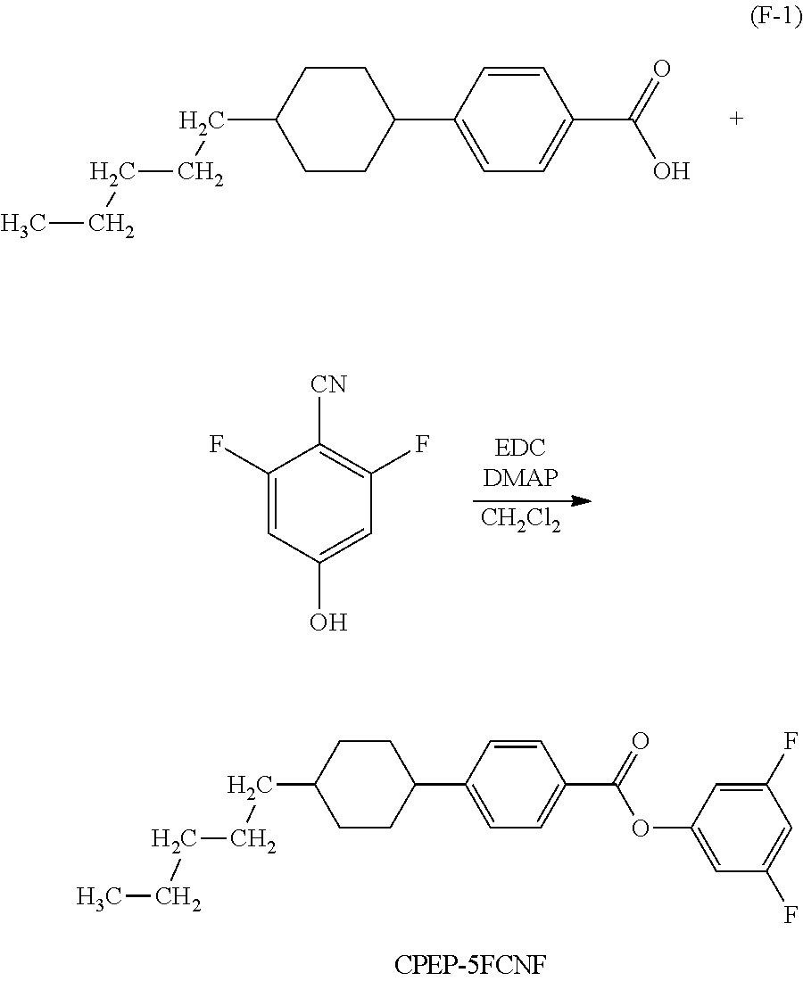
C1(C2=CC=C(C(=O)OC3=CC(F)=CC(F)=C3)C=C2)CCC(CCCCC)CC1.C1(C2=CC=C(C(=O)O)C=C2)CCC(CCCCC)CC1.[CH2Cl2].C1(F)=CC(O)=CC(F)=C1[CN]
